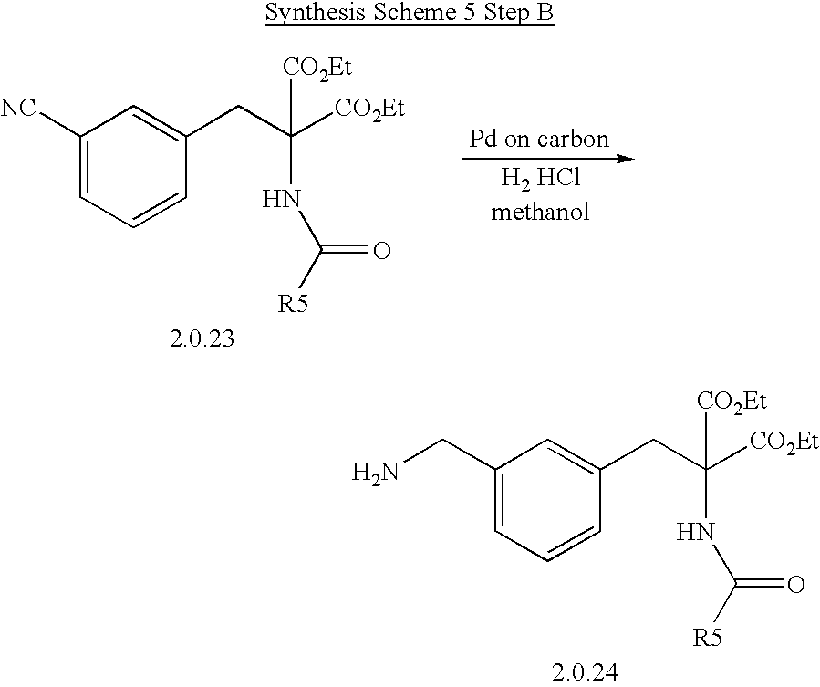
C1(CN)=CC=CC(CC([CO2Et])([CO2Et])NC([R5])=O)=C1.C1([NC])=CC=CC(CC([CO2Et])([CO2Et])NC([R5])=O)=C1
